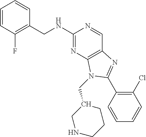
C1=CC(F)=C(CNC2=NC3=C(C=N2)N=C(C2=C(Cl)C=CC=C2)N3CC2CNCCC2)C=C1
